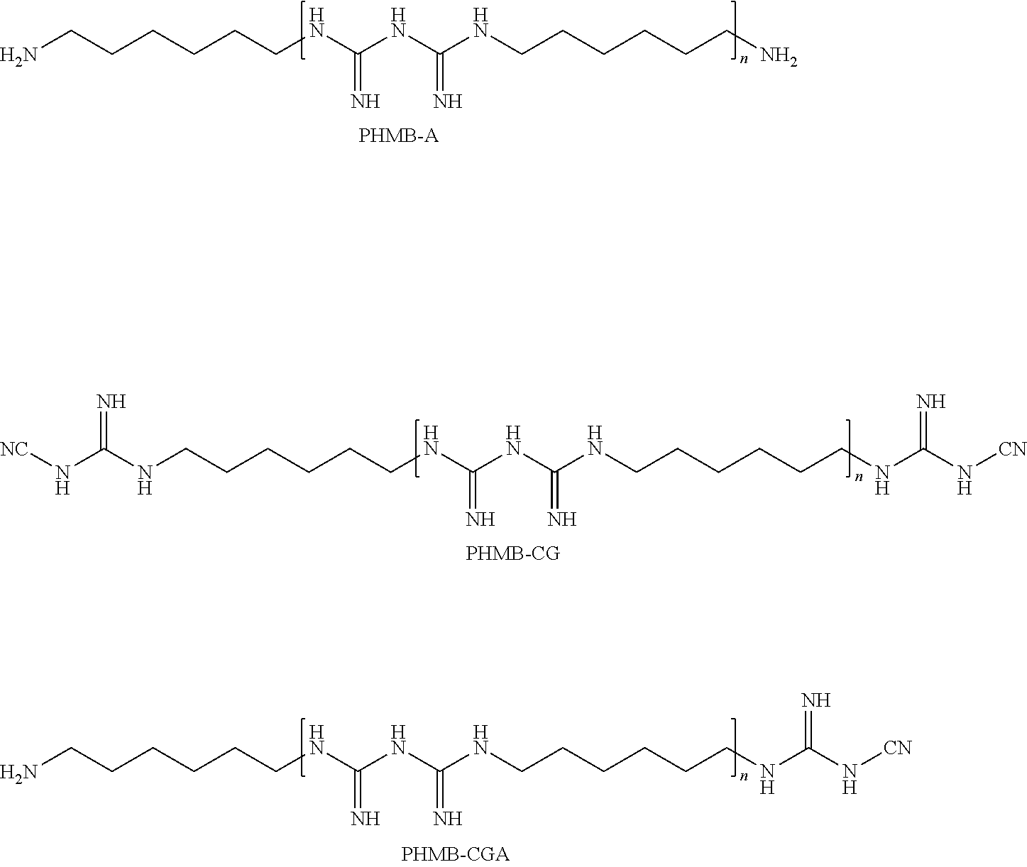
NCCCCCCNC(NC(NCCCCCCN)=N)=N.[NC]NC(NCCCCCCNC(NC(NCCCCCCNC(N[CN])=N)=N)=N)=N.NCCCCCCNC(NC(NCCCCCCNC(N[CN])=N)=N)=N
